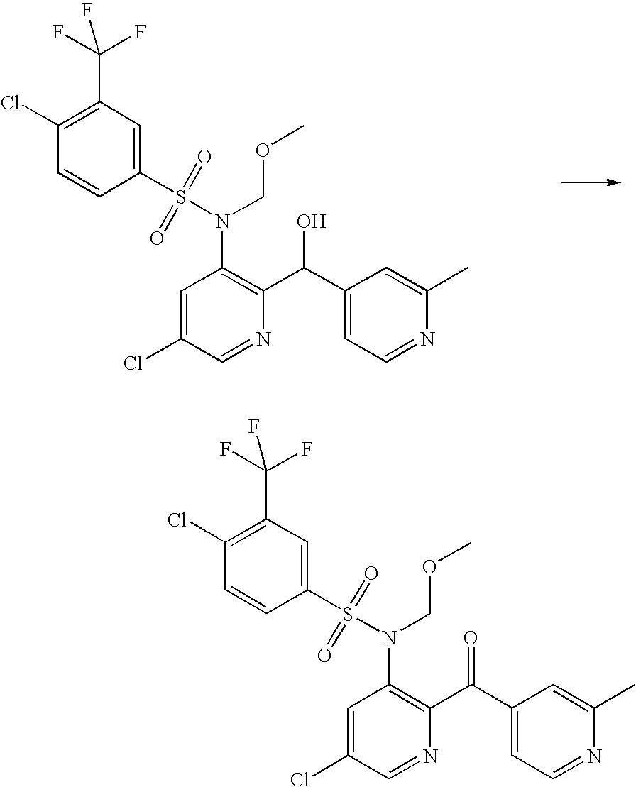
C1(Cl)=C(C(F)(F)F)C=C(S(N(C2=C(C(C3=CC=NC(C)=C3)O)N=CC(Cl)=C2)COC)(=O)=O)C=C1.C1(Cl)=C(C(F)(F)F)C=C(S(N(C2=C(C(C3=CC=NC(C)=C3)=O)N=CC(Cl)=C2)COC)(=O)=O)C=C1
